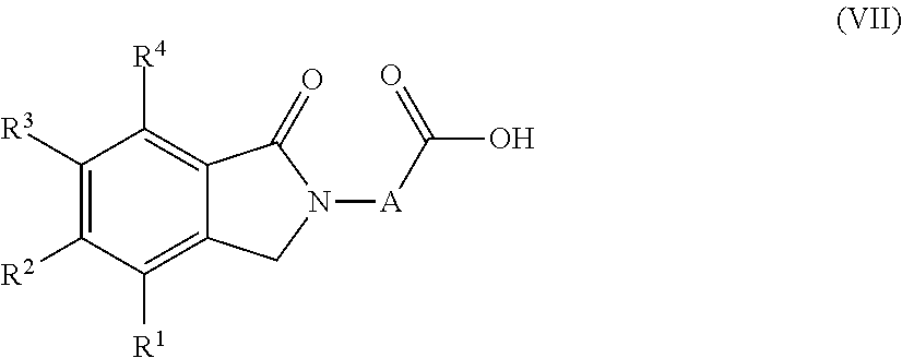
C1([R3])=C([R2])C([R1])=C2C(=C1[R4])C(=O)N([A]C(O)=O)C2
